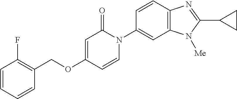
C1(COC2=CC(=O)N(C3=CC4=C(C=C3)N=C(C3CC3)N4[Me])C=C2)=C(F)C=CC=C1
